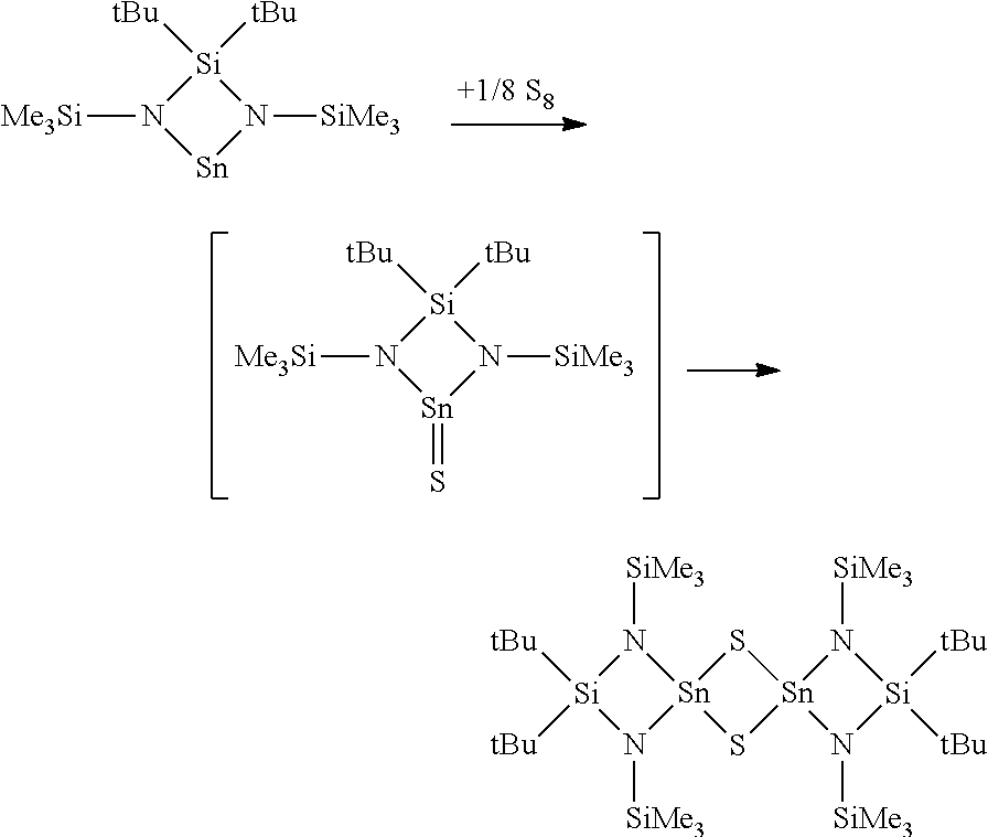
[Si]1([tBu])([tBu])N([Me3Si])[Sn]N1[SiMe3].[Si]1([tBu])([tBu])N([Me3Si])[Sn](=S)N1[SiMe3].N1([SiMe3])[Si]([tBu])([tBu])N([SiMe3])[Sn]12S[Sn]1(S2)N([SiMe3])[Si]([tBu])([tBu])N1[SiMe3]
